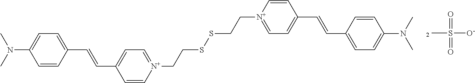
C1=CC(C=CC2=CC=[N+](CCSSCC[N+]3=CC=C(C=CC4=CC=C(N(C)C)C=C4)C=C3)C=C2)=CC=C1N(C)C.S(=O)([O-])(C)=O
